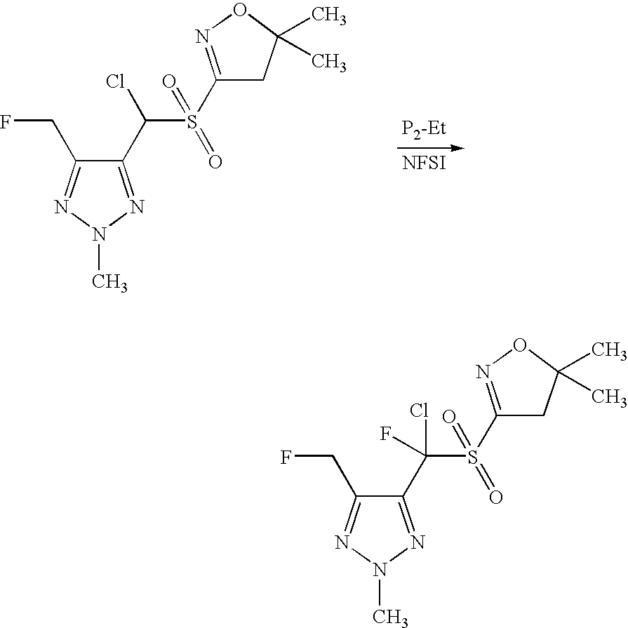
[NFSI].C1(C(S(C2=NOC(C)(C)C2)(=O)=O)Cl)=NN(C)N=C1CF.C1(C(S(C2=NOC(C)(C)C2)(=O)=O)(F)Cl)=NN(C)N=C1CF
